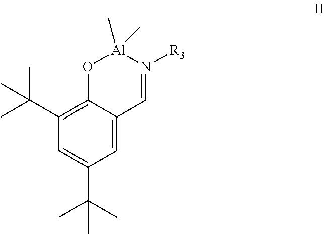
C1=C2C(=C(C(C)(C)C)C=C1C(C)(C)C)O[Al](C)(C)N([R3])=C2
